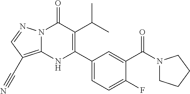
N12C(=C(C#N)C=N1)NC(C1=CC=C(F)C(C(N3CCCC3)=O)=C1)=C(C(C)C)C2=O
